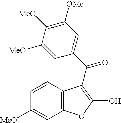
C1=C([MeO])C([MeO])=C([OMe])C=C1C(=O)C1=C(O)OC2=C1C=CC([MeO])=C2
